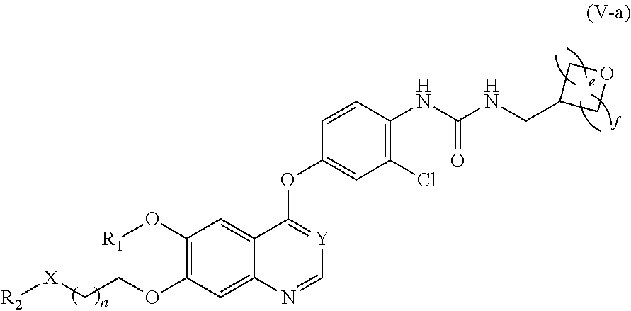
C1(O[R1])=C(OCC[X][R2])C=C2C(=C1)C(OC1=CC(Cl)=C(NC(NCC3COC3)=O)C=C1)=[Y]C=N2
